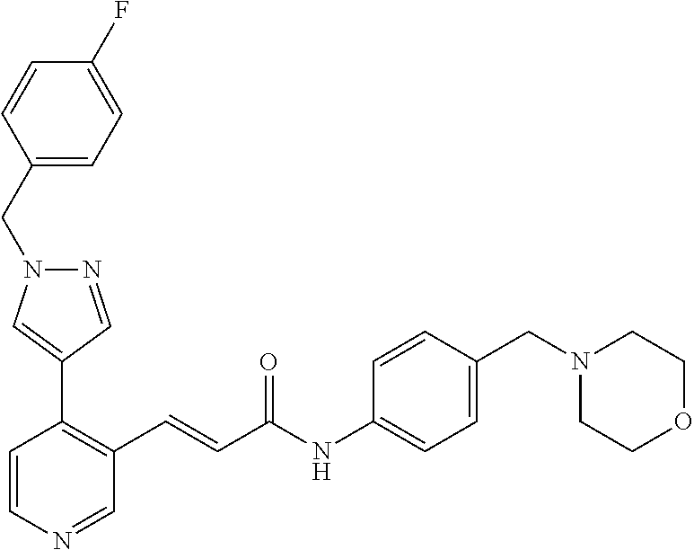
C1=CN=CC(C=CC(=O)NC2=CC=C(CN3CCOCC3)C=C2)=C1C1=CN(CC2=CC=C(F)C=C2)N=C1
